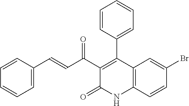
C1=C(Br)C=CC2=C1C(C1=CC=CC=C1)=C(C(C=CC1=CC=CC=C1)=O)C(=O)N2
